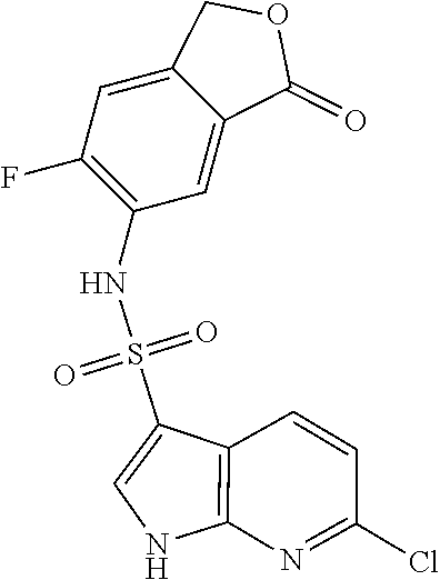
N(S(=O)(=O)C1=CNC2=C1C=CC(Cl)=N2)C1=C(F)C=C2C(=C1)C(=O)OC2
